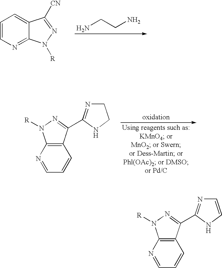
NCCN.C1=CN=C2C(=C1)C([CN])=NN2[R].C12=C(C(C3=NCCN3)=NN1[R])C=CC=N2.C12=C(C(C3=NC=CN3)=NN1[R])C=CC=N2
